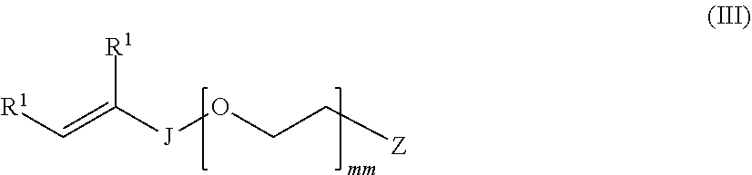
[R1]C=C([J]OCC[Z])[R1]
